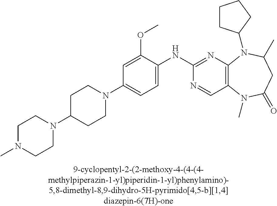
C12=C(N=C(NC3=CC=C(N4CCC(N5CCN(C)CC5)CC4)C=C3OC)N=C1)N(C1CCCC1)C(C)CC(=O)N2C
